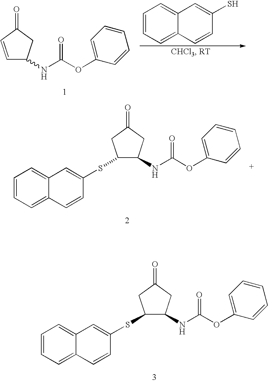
C1=CC=C2C(=C1)C=C(S)C=C2.C1=CC(=O)CC1NC(OC1=CC=CC=C1)=O.C1=CC=C2C(=C1)C=C(SC1C(NC(OC3=CC=CC=C3)=O)CC(=O)C1)C=C2.C1=CC=C2C(=C1)C=C(SC1C(NC(OC3=CC=CC=C3)=O)CC(=O)C1)C=C2
